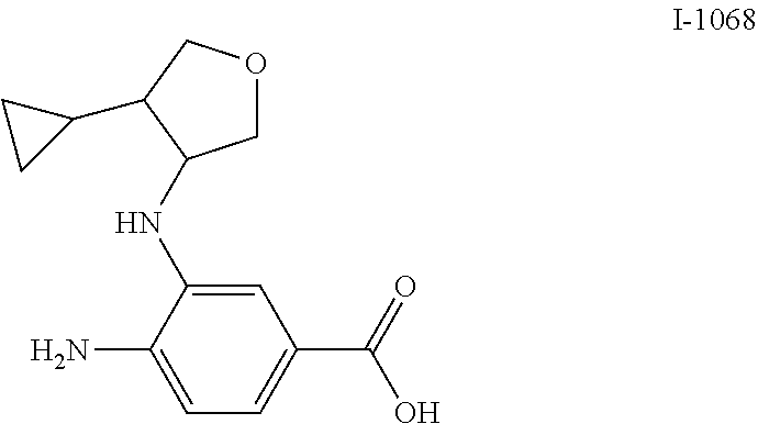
C1(N)=CC=C(C(=O)O)C=C1NC1COCC1C1CC1
